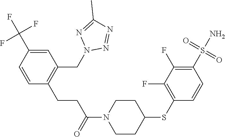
C1=C(C(F)(F)F)C=CC(CCC(N2CCC(SC3=C(F)C(F)=C(S(N)(=O)=O)C=C3)CC2)=O)=C1CN1N=NC(C)=N1
